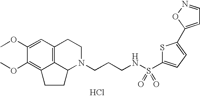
C12=C3C=C(OC)C(OC)=C1CCC2N(CCCNS(C1=CC=C(C2=CC=NO2)S1)(=O)=O)CC3.Cl
